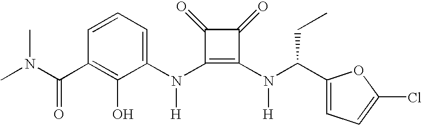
C(C1=C(O)C(N(C2=C(N(C(C3=CC=C(Cl)O3)CC)[H])C(=O)C2=O)[H])=CC=C1)(=O)N(C)C
